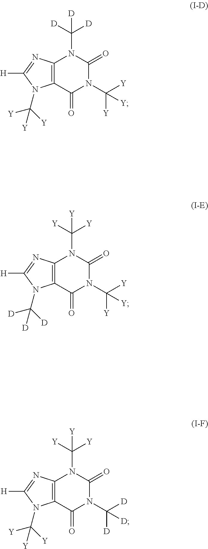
C12=C(C(=O)N(C([Y])([Y])[Y])C(=O)N1C([Y])([Y])[Y])N(C([D])([D])[D])C([H])=N2.C12=C(C(=O)N(C([Y])([Y])[Y])C(=O)N1C([D])([D])[D])N(C([Y])([Y])[Y])C([H])=N2.C12=C(C(=O)N(C([D])([D])[D])C(=O)N1C([Y])([Y])[Y])N(C([Y])([Y])[Y])C([H])=N2
